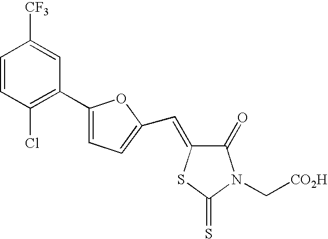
C1=CC(Cl)=C(C2=CC=C(C=C3C(=O)N(C[CO2H])C(=S)S3)O2)C=C1[CF3]
